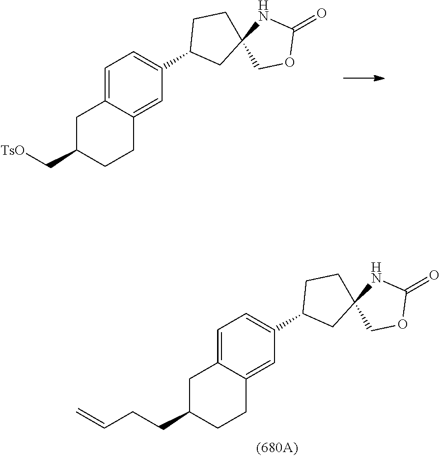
C1C(CCC=C)CCC2=CC(C3CC4(CC3)COC(=O)N4)=CC=C12.C1C(C[TsO])CCC2=CC(C3CC4(CC3)COC(=O)N4)=CC=C12
